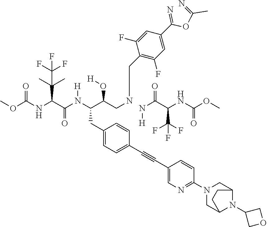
C1(CC(C(CNCC2=C(F)C=C(C(OC(=N)C)=N)C=C2F)O[H])N(C(C(NC(OC)=O)C(C)(C)C(F)(F)F)=O)[H])=CC=C(C#CC2=CN=C(N3CC4N(C5COC5)C(C3)CC4)C=C2)C=C1.N(C(C(NC(OC)=O)C(F)(F)F)=O)[H]
